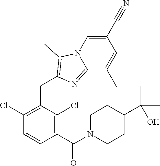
C1(Cl)=C(CC2=C(C)N3C=C(C#N)C=C(C)C3=N2)C(Cl)=C(C(N2CCC(C(C)(C)O)CC2)=O)C=C1
